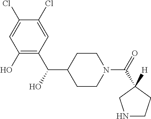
C1(O)=C(C(C2CCN(C(=O)C3([H])CCNC3)CC2)O)C=C(Cl)C(Cl)=C1
